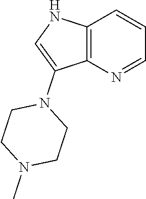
C12=C(N=CC=C1)C(N1CCN(C)CC1)=CN2
